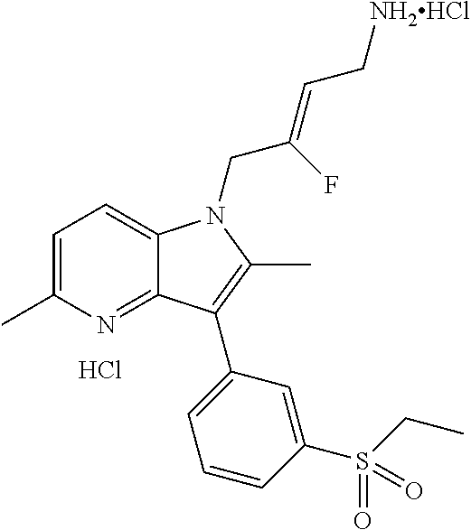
C1=C(C)N=C2C(=C1)N(CC(F)=CC[NH2HCl])C(C)=C2C1=CC=CC(S(CC)(=O)=O)=C1.Cl
